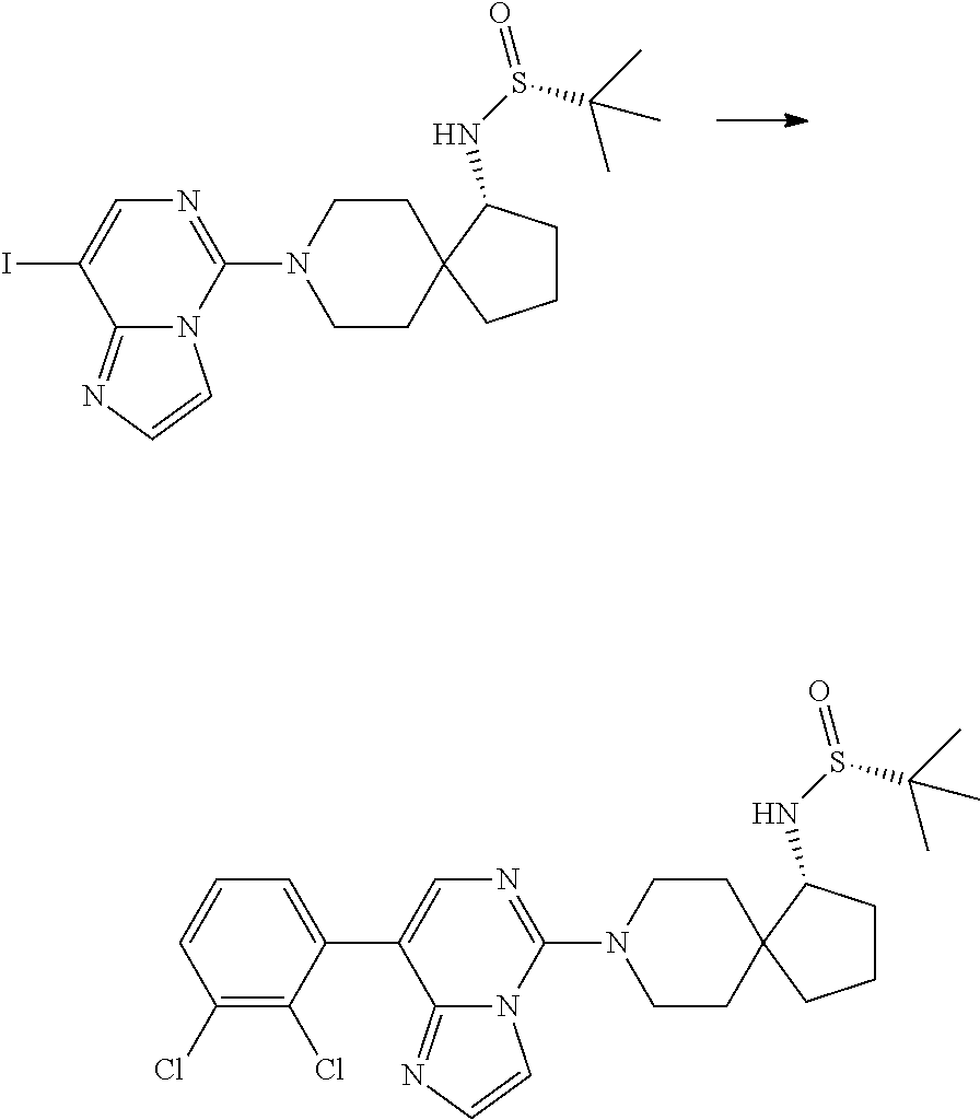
IC1=CN=C(N2CCC3(CC2)CCCC3NS(=O)C(C)(C)C)N2C1=NC=C2.C1=C(C2=CN=C(N3CCC4(CC3)CCCC4NS(=O)C(C)(C)C)N3C2=NC=C3)C(Cl)=C(Cl)C=C1
